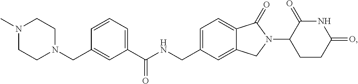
C(NCC1=CC=C2C(=C1)CN(C1CCC(=O)NC1=O)C2=O)(C1=CC=CC(CN2CCN(C)CC2)=C1)=O
